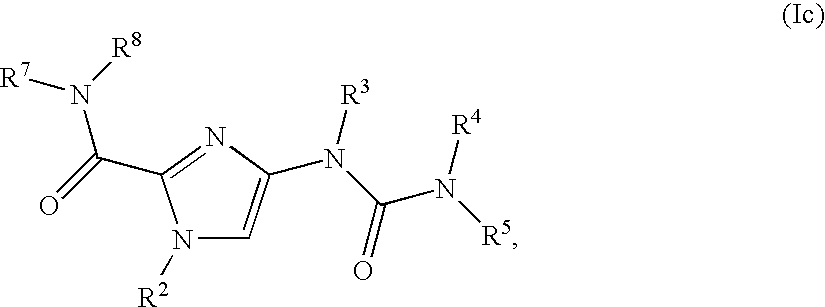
N1([R2])C=C(N(C(=O)N([R5])[R4])[R3])N=C1C(=O)N([R8])[R7]
